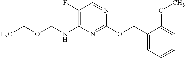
N(C1=C(F)C=NC(OCC2=CC=CC=C2OC)=N1)COCC
